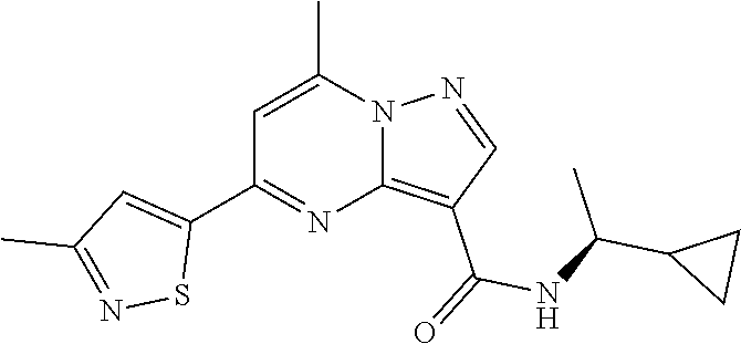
C12=C(C(=O)NC(C3CC3)C)C=NN1C(C)=CC(C1=CC(C)=NS1)=N2
